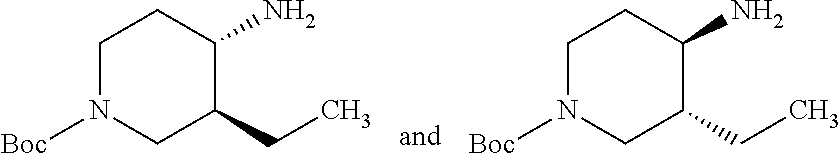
C1N([Boc])CC(CC)C(N)C1.C1N([Boc])CC(CC)C(N)C1
